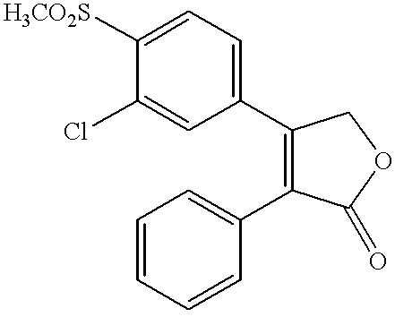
C1=C(Cl)C([H3CO2S])=CC=C1C1=C(C2=CC=CC=C2)C(=O)OC1
